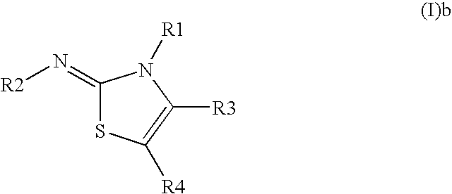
C1(=N[R2])SC([R4])=C([R3])N1[R1]
